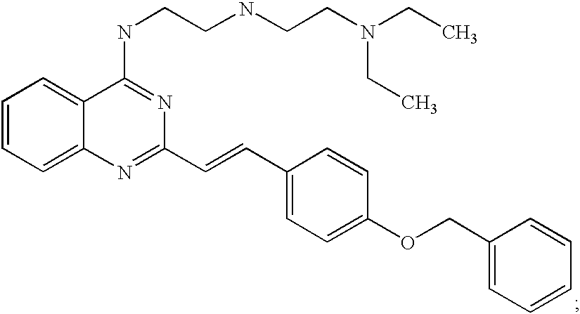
C1=CC=C2C(=C1)C(NCCNCCN(CC)CC)=NC(C=CC1=CC=C(OCC3=CC=CC=C3)C=C1)=N2
